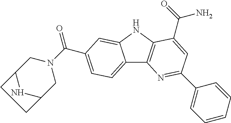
C12=CC=C(C(=O)N3CC4NC(C3)CC4)C=C1NC1=C2N=C(C2=CC=CC=C2)C=C1C(=O)N
